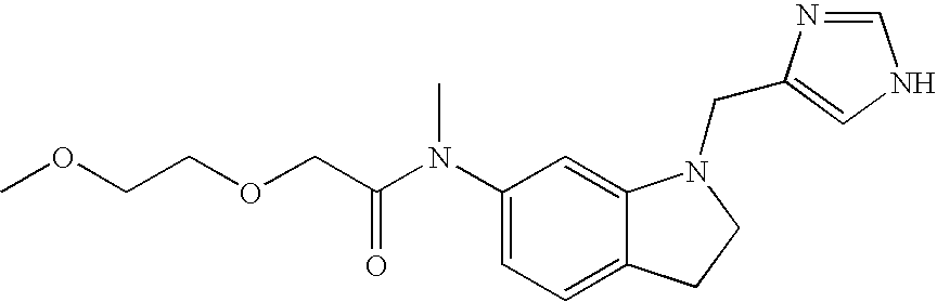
C1(N(C(COCCOC)=O)C)=CC=C2C(=C1)N(CC1=CNC=N1)CC2
